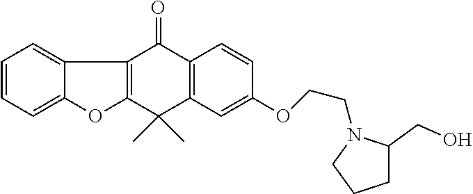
C1=CC=C2C(=C1)C1=C(O2)C(C)(C)C2=C(C1=O)C=CC(OCCN1C(CO)CCC1)=C2
